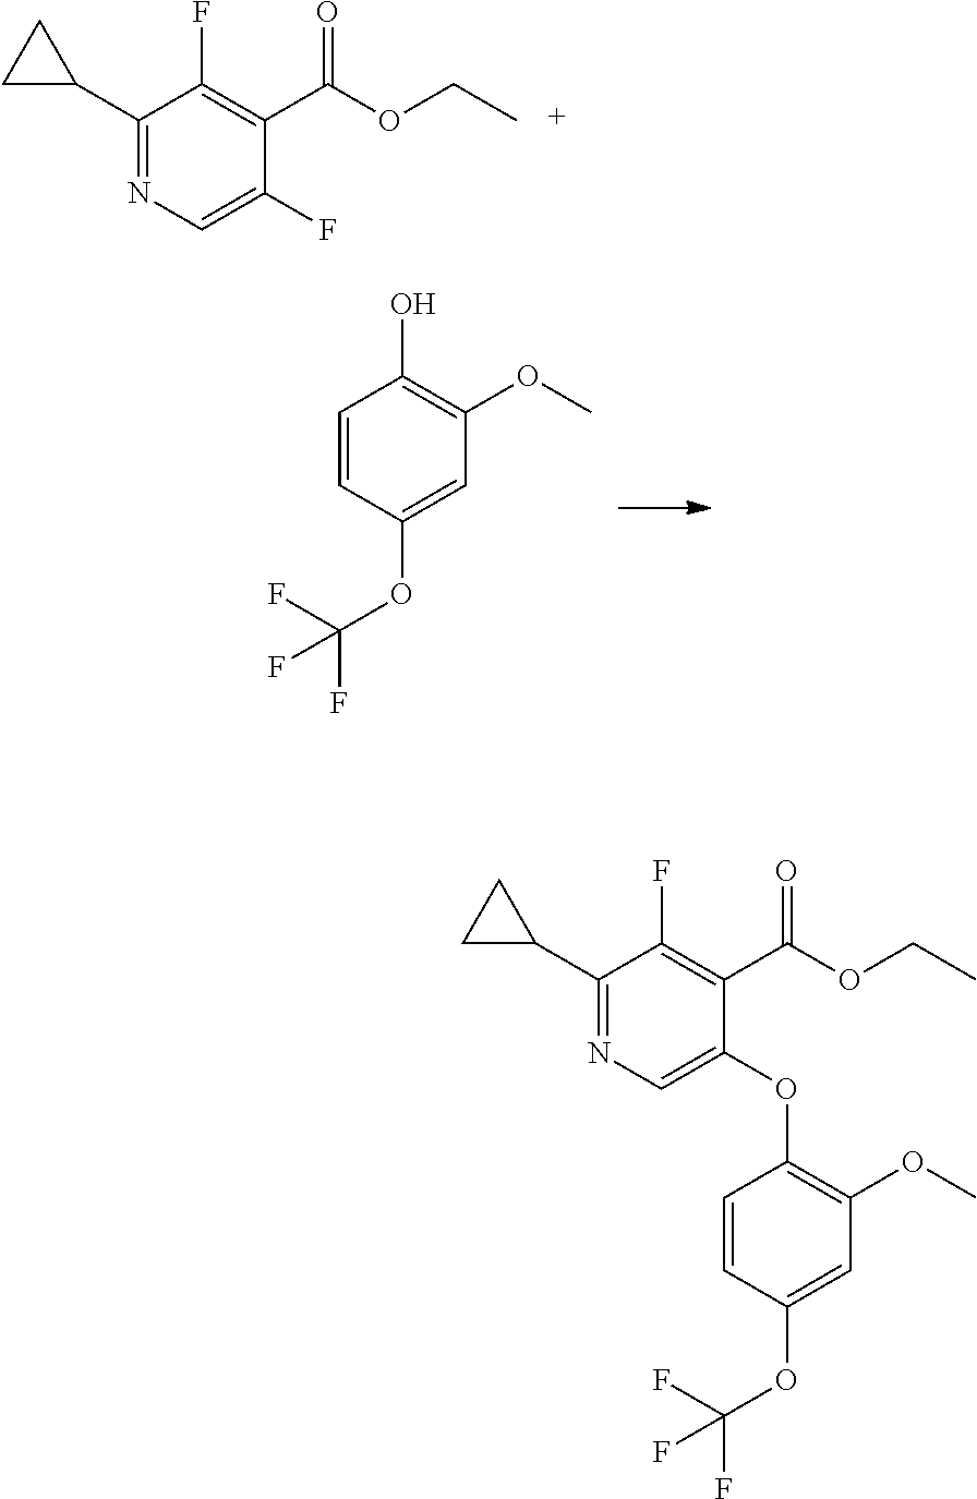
C1(C2CC2)=NC=C(F)C(C(OCC)=O)=C1F.C1=CC(OC(F)(F)F)=CC(OC)=C1O.C1=CC(OC(F)(F)F)=CC(OC)=C1OC1=CN=C(C2CC2)C(F)=C1C(OCC)=O
